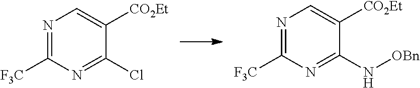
N1=C([F3C])N=C(Cl)C([CO2Et])=C1.N1=C([F3C])N=C(N[OBn])C([CO2Et])=C1
